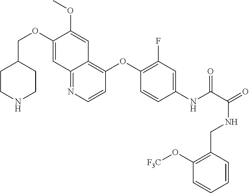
C1CNCCC1COC1=CC2=NC=CC(OC3=C(F)C=C(NC(=O)C(NCC4=C(O[F3C])C=CC=C4)=O)C=C3)=C2C=C1OC
